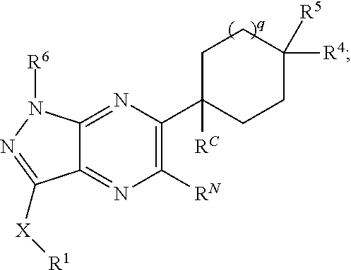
C1([RN])=C(C2([RC])CCC([R4])([R5])CC2)N=C2C(=N1)C([X][R1])=NN2[R6]
